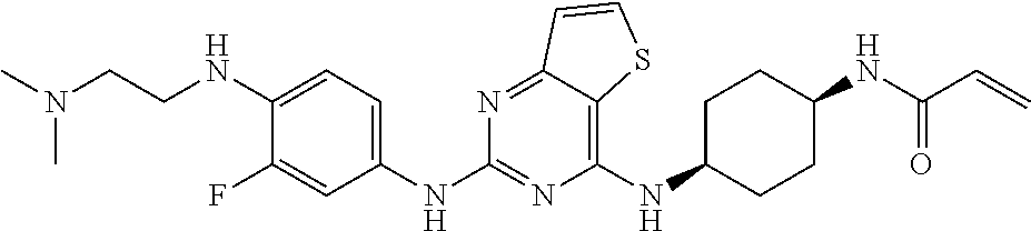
C1(NC2CCC(NC(C=C)=O)CC2)=C2C(=NC(NC3=CC=C(NCCN(C)C)C(F)=C3)=N1)C=CS2
